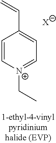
C1=C[N+](CC)=CC=C1C=C.[X]
